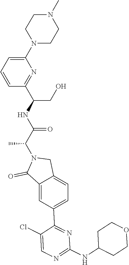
C(N1C(=O)C2=CC(C3=NC(NC4CCOCC4)=NC=C3Cl)=CC=C2C1)(C(NC(CO)C1=NC(N2CCN(C)CC2)=CC=C1)=O)C
